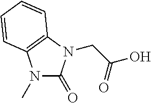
N1(C)C(=O)N(CC(O)=O)C2=C1C=CC=C2
